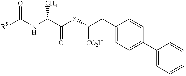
[R5]C(NC(C(=O)SC(CC1=CC=C(C2=CC=CC=C2)C=C1)[CO2H])C)=O
